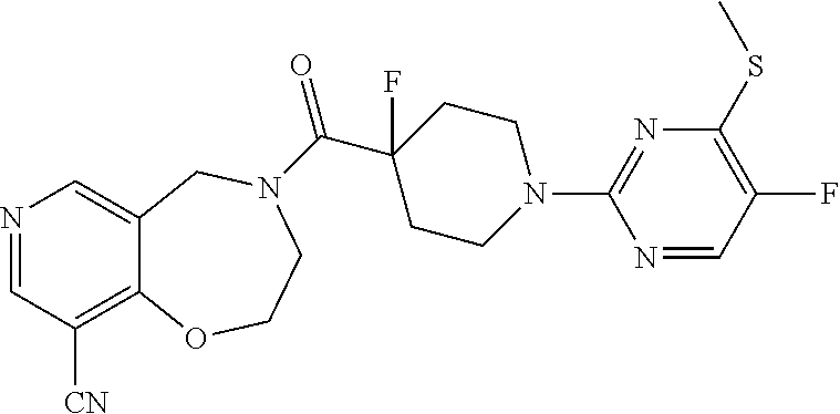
N1=CC([CN])=C2C(=C1)CN(C(=O)C1(F)CCN(C3=NC(SC)=C(F)C=N3)CC1)CCO2
